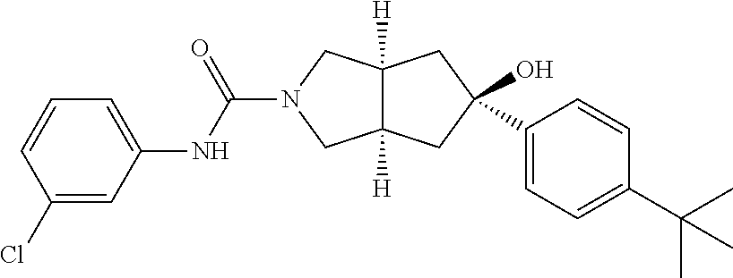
C12([H])C([H])(CC(O)(C3=CC=C(C(C)(C)C)C=C3)C1)CN(C(NC1=CC=CC(Cl)=C1)=O)C2
